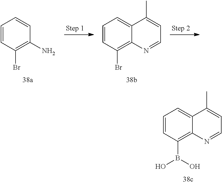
C1=CC(B(O)O)=C2C(=C1)C(C)=CC=N2.C1=CC(Br)=C(N)C=C1.C1=CC(Br)=C2C(=C1)C(C)=CC=N2
